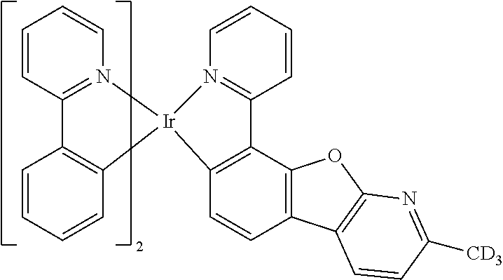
C1=CC=CC2=N1[Ir]1(C3=C2C=CC=C3)N2=C(C=CC=C2)C2=C1C=CC1=C2OC2=C1C=CC([CD3])=N2
